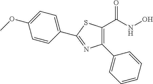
C1=CC=CC(C2=C(C(NO)=O)SC(C3=CC=C(OC)C=C3)=N2)=C1
